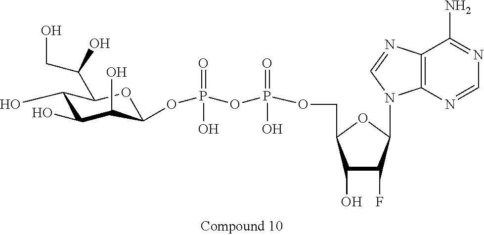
C1(O)C(O)C(O)C(OP(OP(OCC2C(O)C(F)C(N3C4=C(N=C3)C(N)=NC=N4)O2)(O)=O)(O)=O)OC1C(CO)O
